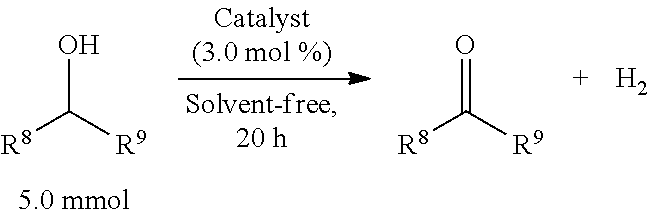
[R8]C([R9])O.[H2].[R8]C([R9])=O
